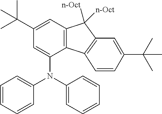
C12=C(C=C(C(C)(C)C)C=C1N(C1=CC=CC=C1)C1=CC=CC=C1)C([n-Oct])([n-Oct])C1=C2C=CC(C(C)(C)C)=C1
